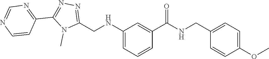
C1(NCC2=NN=C(C3=NC=NC=C3)N2C)=CC=CC(C(NCC2=CC=C(OC)C=C2)=O)=C1
